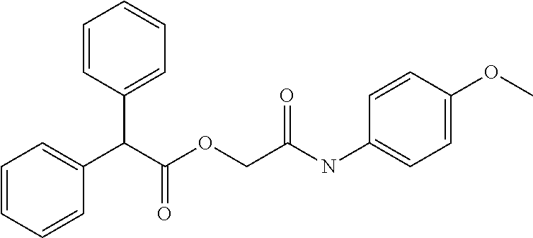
C(C(OCC(NC1=CC=C(OC)C=C1)=O)=O)(C1=CC=CC=C1)C1=CC=CC=C1
